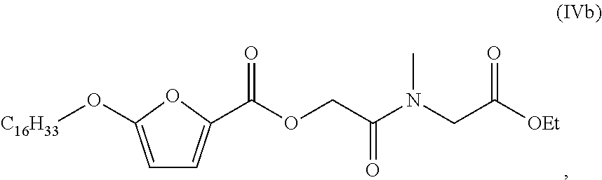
C1=C(O[C16H33])OC(C(OCC(N(CC([OEt])=O)C)=O)=O)=C1
